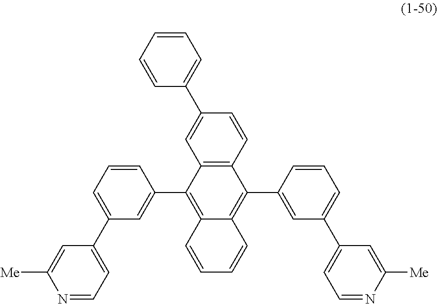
C12=C(C=CC(C3=CC=CC=C3)=C1)C(C1=CC(C3=CC=NC([Me])=C3)=CC=C1)=C1C(=C2C2=CC(C3=CC=NC([Me])=C3)=CC=C2)C=CC=C1
